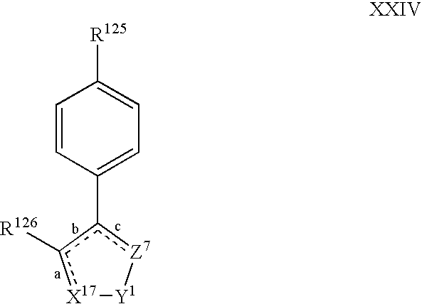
C1=CC(c2c([R126])[X17][Y1][Z7]2)=CC=C1[R125]
